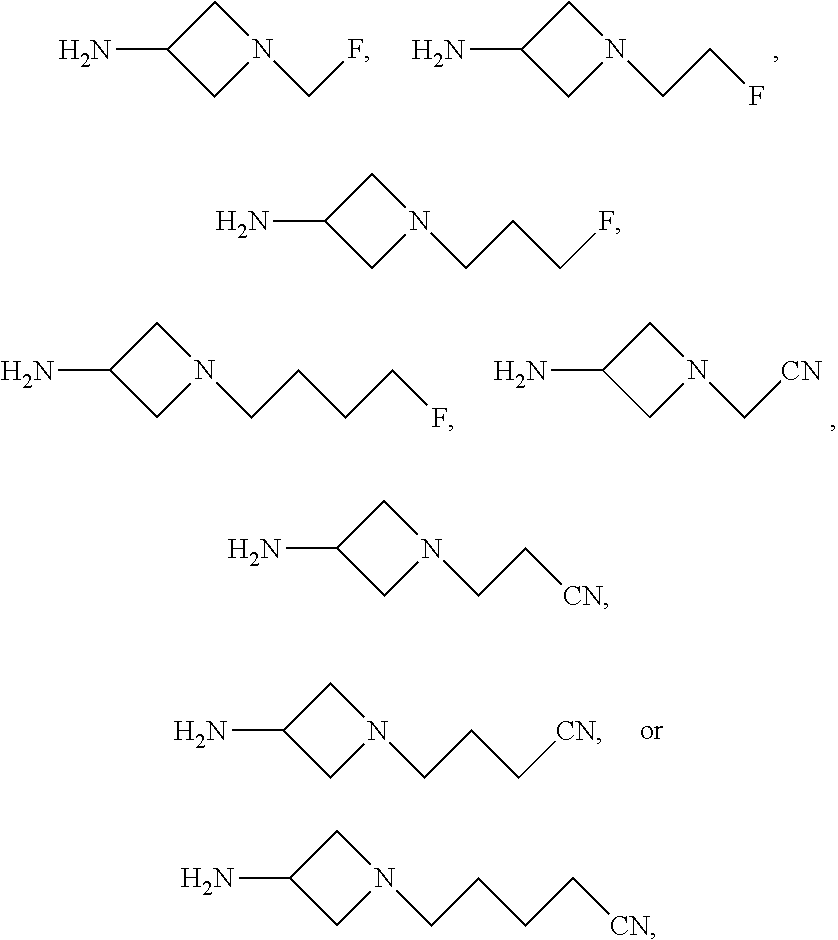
C1C(N)CN1CF.C1C(N)CN1CCF.C1C(N)CN1CCCCF.C1C(N)CN1C[CN].C1C(N)CN1CCC[CN].C1C(N)CN1CCCF.C1C(N)CN1CC[CN].C1C(N)CN1CCCC[CN]
